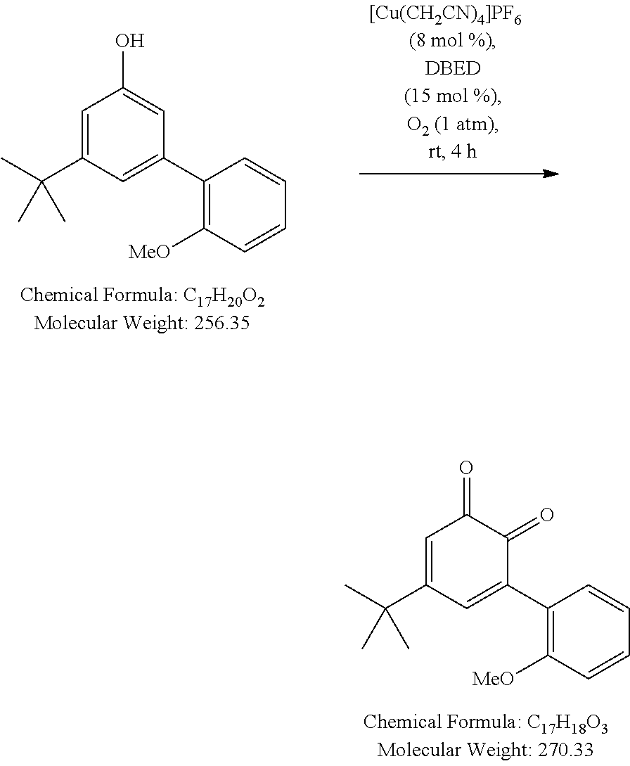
C1=C(C(C)(C)C)C=C(C2=C([MeO])C=CC=C2)C(=O)C1=O.C1=C(C(C)(C)C)C=C(C2=C([MeO])C=CC=C2)C=C1O
